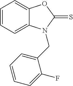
C1=CC=C2C(=C1)OC(=S)N2CC1=CC=CC=C1F
